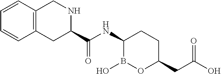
C(NC1B(O)OC(CC(O)=O)CC1)(=O)C1NCC2=C(C1)C=CC=C2
